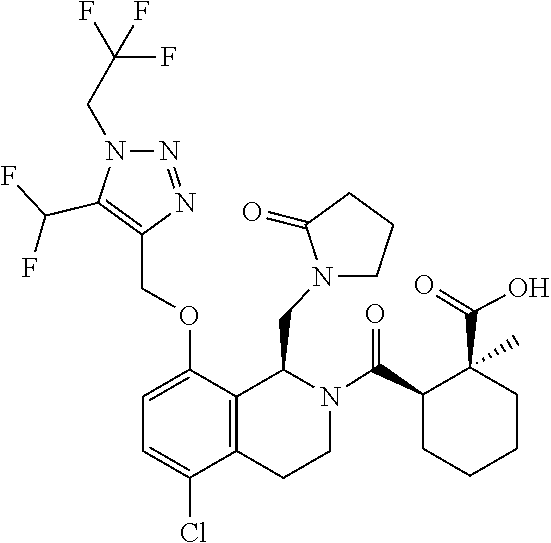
N1(CC(F)(F)F)N=NC(COC2=CC=C(Cl)C3=C2C(CN2CCCC2=O)N(C(C2CCCCC2(C(=O)O)C)=O)CC3)=C1C(F)F
